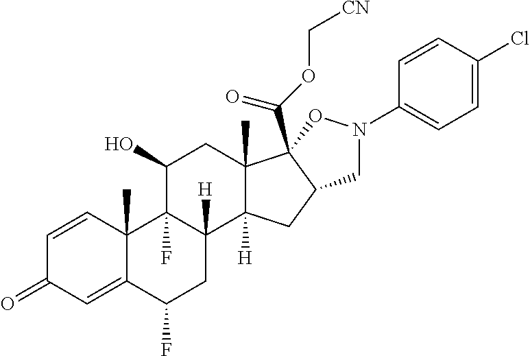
C1=CC2(C)C(=CC1=O)C(F)CC1([H])C2(F)C(O)CC2(C)C1([H])CC1C2(C(OC[CN])=O)ON(C2=CC=C(Cl)C=C2)C1
